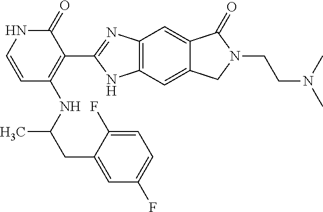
C1(=O)NC=CC(NC(CC2=CC(F)=CC=C2F)C)=C1C1=NC2=C(N1)C=C1C(=C2)C(=O)N(CCN(C)C)C1
